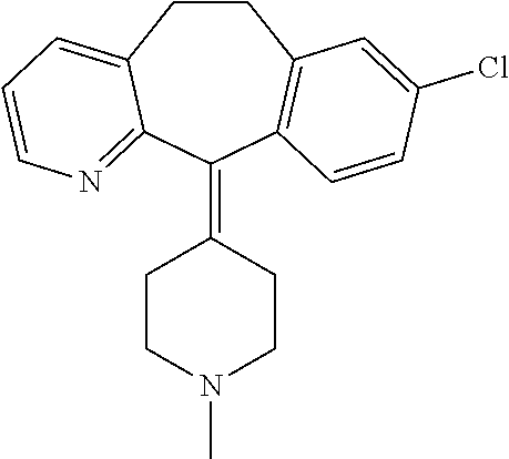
C1CC2=CC=CN=C2C(=C2CCN(C)CC2)C2=C1C=C(Cl)C=C2
